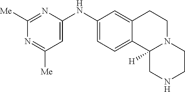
C1=C(NC2=CC=C3C(=C2)CCN2C3([H])CNCC2)N=C([Me])N=C1[Me]
